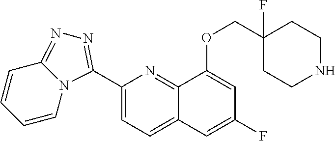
C1(C2=NN=C3N2C=CC=C3)=CC=C2C(=N1)C(OCC1(F)CCNCC1)=CC(F)=C2
